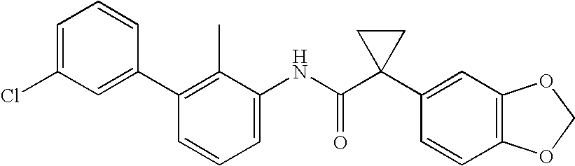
C1(C2=CC(Cl)=CC=C2)=C(C)C(NC(C2(C3=CC4=C(C=C3)OCO4)CC2)=O)=CC=C1
